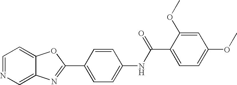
C12=CN=CC=C1OC(C1=CC=C(NC(C3=CC=C(OC)C=C3OC)=O)C=C1)=N2
